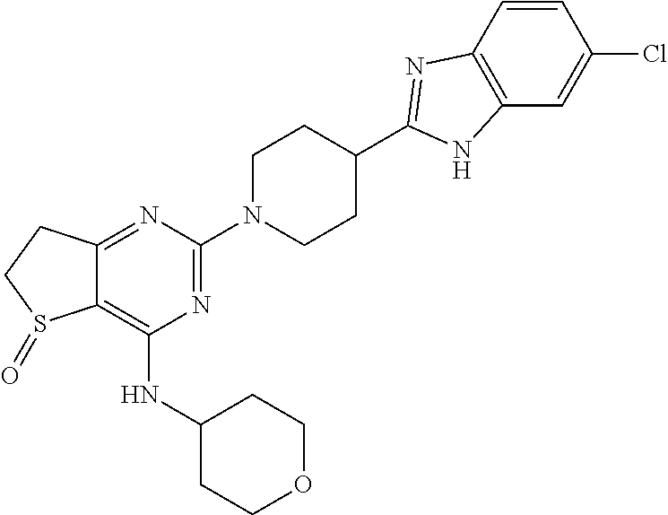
C1(NC2CCOCC2)=C2C(=NC(N3CCC(C4=NC5=C(C=C(Cl)C=C5)N4)CC3)=N1)CCS2=O
